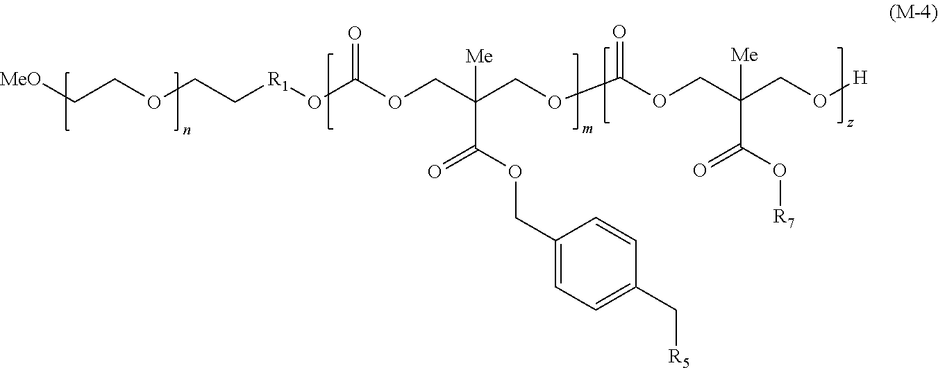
C(OCC[R1]OC(OCC(COC(OCC([Me])(C(O[R7])=O)CO[H])=O)([Me])C(=O)OCC1=CC=C(C[R5])C=C1)=O)C[MeO]
